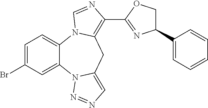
C1=C(Br)C=C2C(=C1)N1C(=C(C3=NC(C4=CC=CC=C4)CO3)N=C1)CC1=CN=NN21
